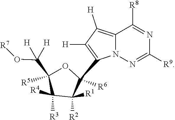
N1=C([R8])C2=C([H])C([H])=C(C3([R6])C([R1])([R2])C([R4])([R3])C(C(O[R7])([H])[H])([R5])O3)N2N=C1[R9]
